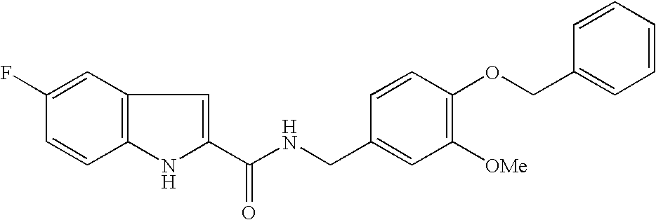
C1(C(NCC2=CC([OMe])=C(OCC3=CC=CC=C3)C=C2)=O)=CC2=C(N1)C=CC(F)=C2
